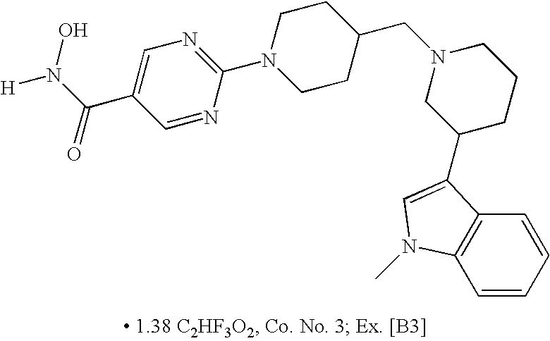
C1=NC(N2CCC(CN3CC(C4=CN(C)C5=C4C=CC=C5)CCC3)CC2)=NC=C1C(N([H])O)=O
